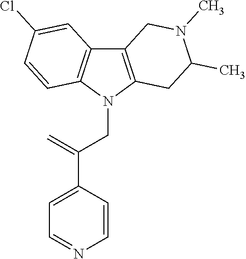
C12=C(N(CC(C3=CC=NC=C3)=C)C3=C1C=C(Cl)C=C3)CC(C)N(C)C2
